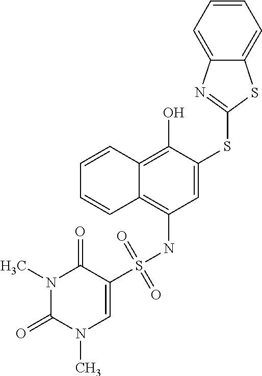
C1(S(NC2=C3C(=C(O)C(SC4=NC5=CC=CC=C5S4)=C2)C=CC=C3)(=O)=O)=CN(C)C(=O)N(C)C1=O
